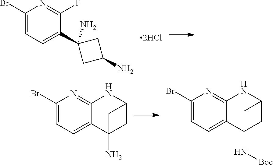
C1(Br)=CC=C(C2(N)CC(N)C2)C(F)=N1.C1(Br)=CC=C2C(=N1)NC1CC2(N)C1.C1(Br)=CC=C2C(=N1)NC1CC2(N[Boc])C1
